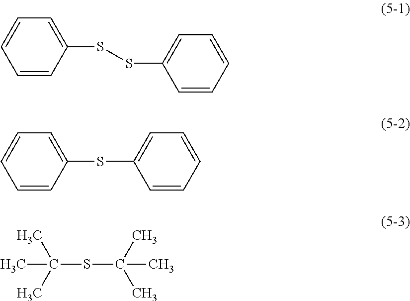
C1(SSC2=CC=CC=C2)=CC=CC=C1.C1(SC2=CC=CC=C2)=CC=CC=C1.C(SC(C)(C)C)(C)(C)C
